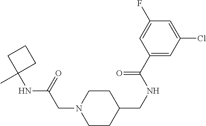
C1CC(CNC(C2=CC(Cl)=CC(F)=C2)=O)CCN1CC(NC1(C)CCC1)=O
